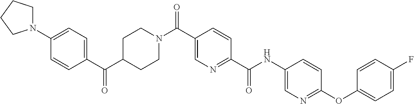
C(C1=CN=C(C(NC2=CN=C(OC3=CC=C(F)C=C3)C=C2)=O)C=C1)(=O)N1CCC(C(C2=CC=C(N3CCCC3)C=C2)=O)CC1
